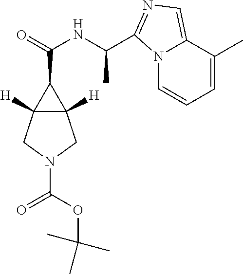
N12C=CC=C(C)C1=CN=C2C(NC(=O)C1C2([H])C1([H])CN(C(OC(C)(C)C)=O)C2)C
